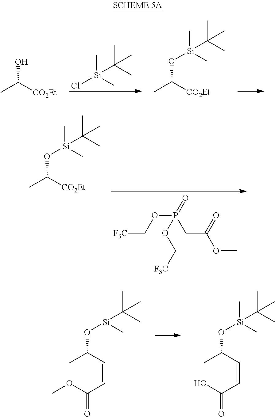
C[Si](C)(Cl)C(C)(C)C.OC([CO2Et])C.C([CO2Et])(C)O[Si](C)(C)C(C)(C)C.[F3C]COP(=O)(CC(OC)=O)OC[F3C].C([CO2Et])(C)O[Si](C)(C)C(C)(C)C.C(C=CC(OC)=O)(C)O[Si](C)(C)C(C)(C)C.C(C=CC(O)=O)(C)O[Si](C)(C)C(C)(C)C
